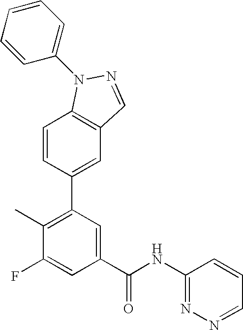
C1=CC(C2=C(C)C(F)=CC(C(NC3=NN=CC=C3)=O)=C2)=CC2=C1N(C1=CC=CC=C1)N=C2
